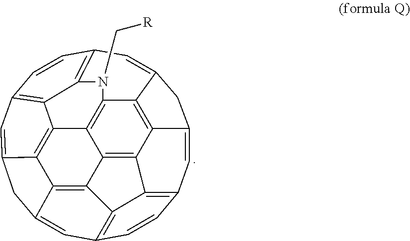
C12=C3C4=C5C(=C1)CC1=CC6=C7C(=C15)C1=C5C8=C9C(=CC(=C3C9=C14)C=C2)CC8=CC(=C7N5C[R])C=C6
